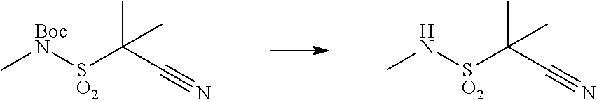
C[BocN][SO2]C(C#N)(C)C.CN[SO2]C(C#N)(C)C
